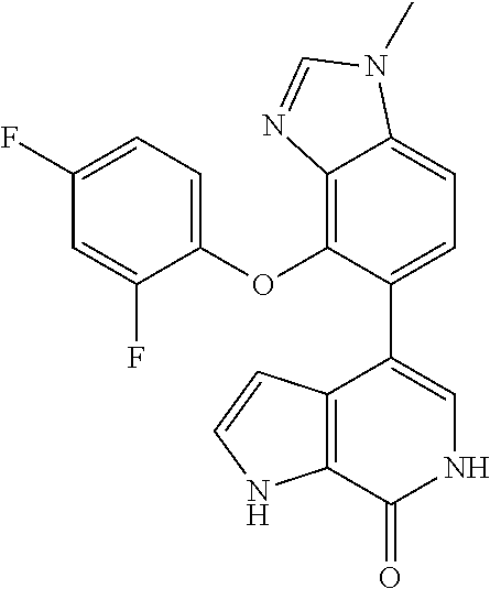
C1=C(F)C=C(F)C(OC2=C3C(=CC=C2C2=CNC(=O)C4=C2C=CN4)N(C)C=N3)=C1
